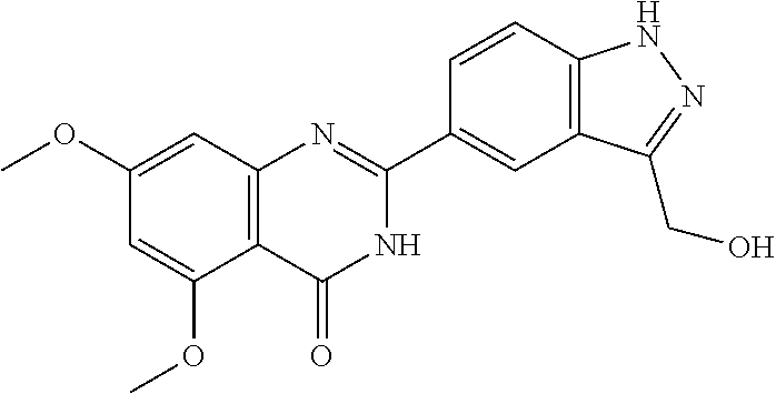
C12=C(C=C(OC)C=C1OC)N=C(C1=CC3=C(C=C1)NN=C3CO)NC2=O
